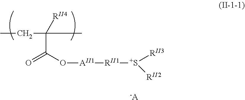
CCC(C(O[AII1][RII1][S+]([RII3])[RII2])=O)(C)[RII4].[-A]
